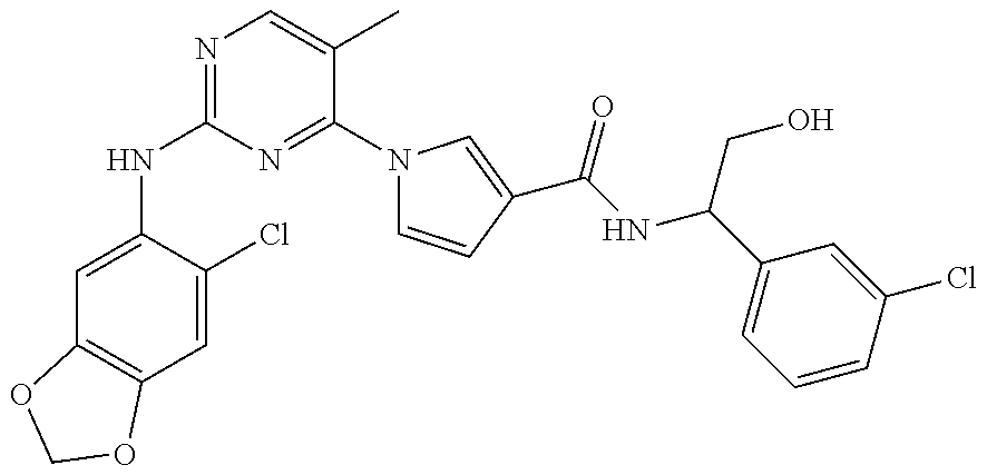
C1=C(NC2=NC=C(C)C(N3C=CC(C(NC(C4=CC=CC(Cl)=C4)CO)=O)=C3)=N2)C(Cl)=CC2=C1OCO2
